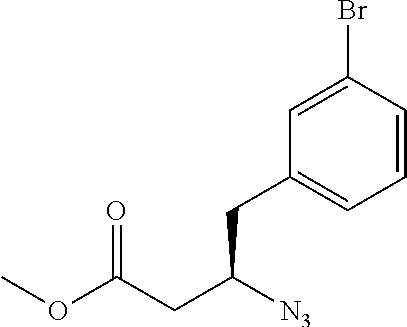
C1(CC(CC(OC)=O)[N3])=CC=CC(Br)=C1
